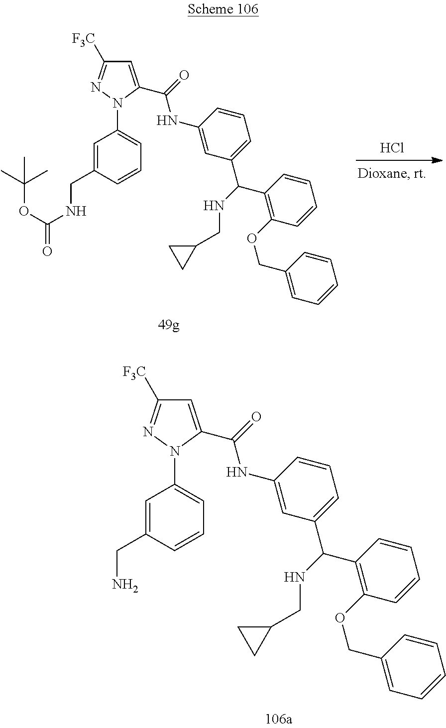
Cl.C1=C(CNC(=O)OC(C)(C)C)C=CC=C1N1C(C(=O)NC2=CC(C(NCC3CC3)C3=C(OCC4=CC=CC=C4)C=CC=C3)=CC=C2)=CC([F3C])=N1.C1=C(CN)C=CC=C1N1C(C(=O)NC2=CC(C(NCC3CC3)C3=C(OCC4=CC=CC=C4)C=CC=C3)=CC=C2)=CC([F3C])=N1
